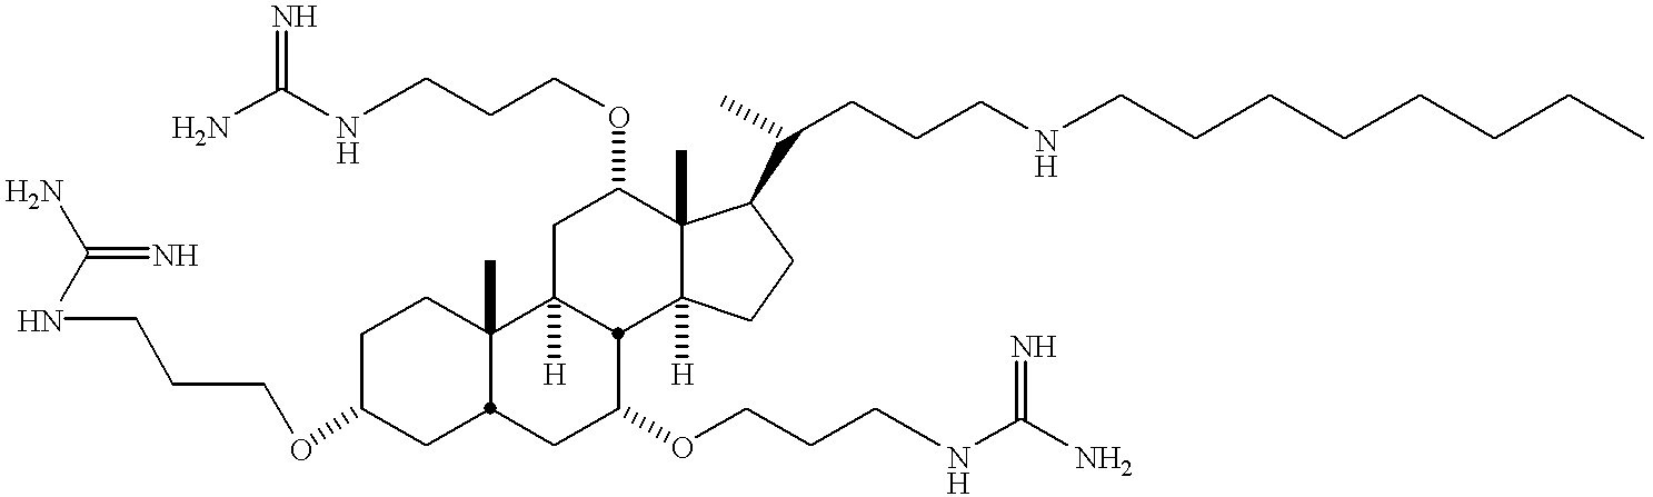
C(OC1CC2C(C)(CC1)C1([H])CC(OCCCNC(N)=N)C3(C)C([H])(CCC3C(CCCNCCCCCCCC)C)C1C(OCCCNC(N)=N)C2)CCNC(N)=N
